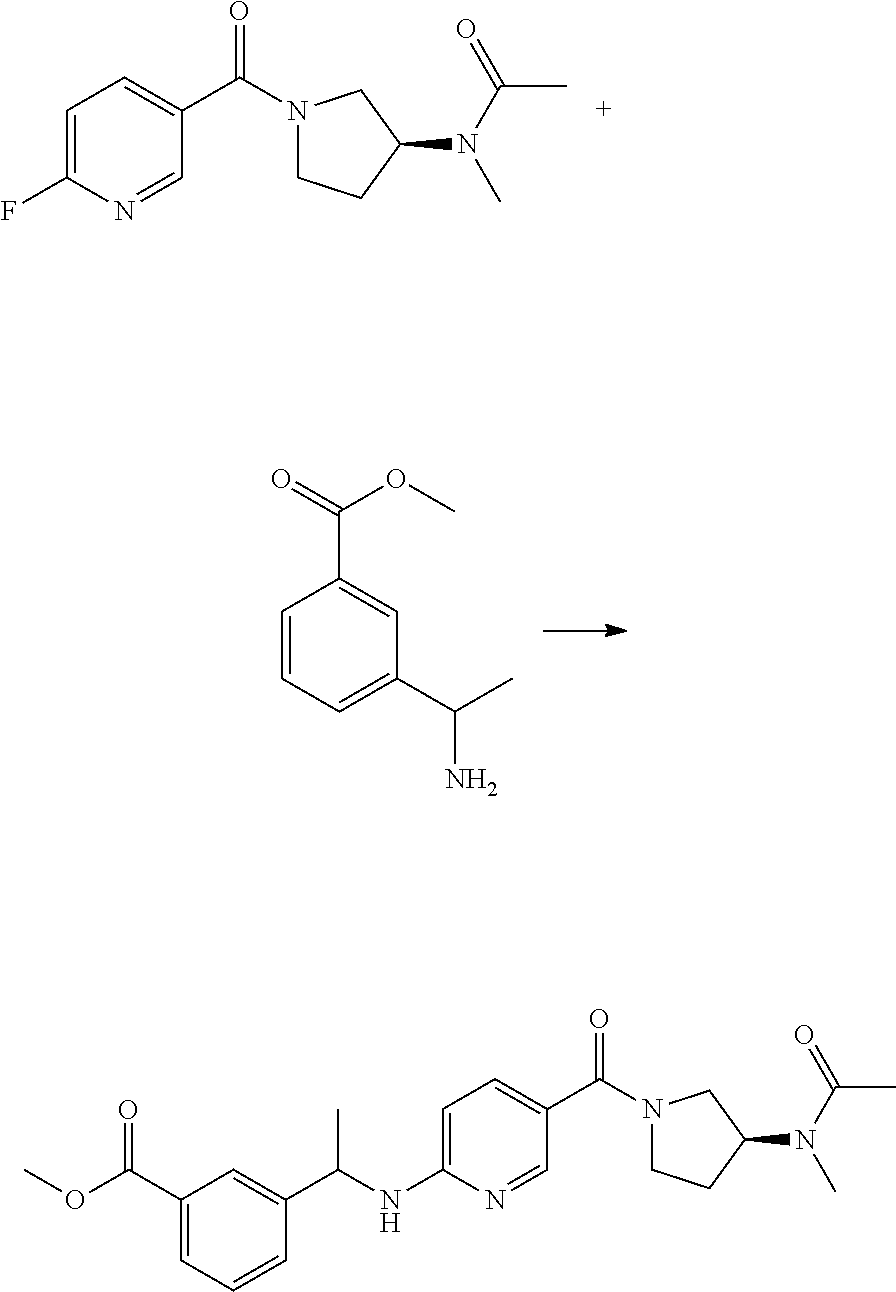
C1=C(F)N=CC(C(N2CCC(N(C(=O)C)C)C2)=O)=C1.C1=CC=C(C(C)N)C=C1C(=O)OC.C1=C(NC(C2=CC(C(OC)=O)=CC=C2)C)N=CC(C(N2CCC(N(C(=O)C)C)C2)=O)=C1
